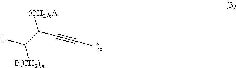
C(C(C#CC)[(CH2)nA])(C)[B(CH2)m]
